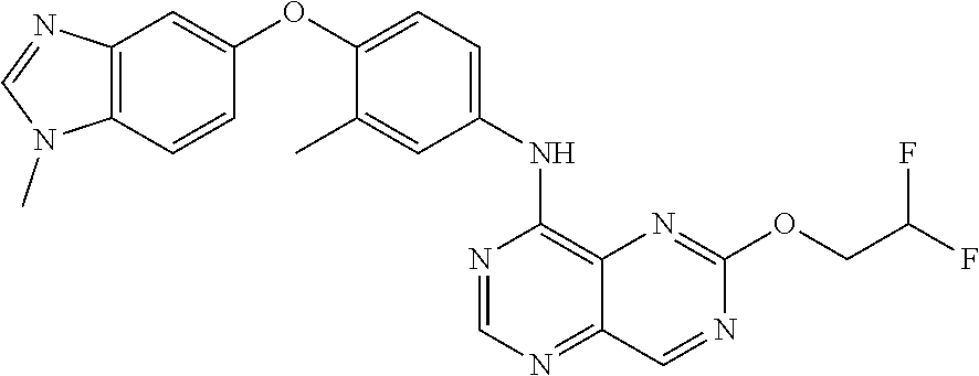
C1=NC(NC2=CC=C(OC3=CC4=C(N(C)C=N4)C=C3)C(C)=C2)=C2N=C(OCC(F)F)N=CC2=N1
